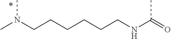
CN(CCCCCCNC(=O)C)C
